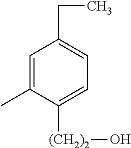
C1=C(C)C([(CH2)2]O)=CC=C1CC
